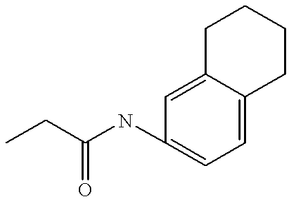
C1=C2C(=CC(NC(CC)=O)=C1)CCCC2
